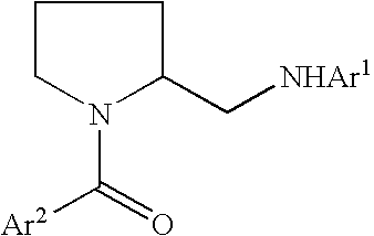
C1CN(C(=O)[Ar2])C(C[NHAr1])C1
